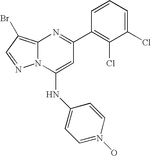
C12=C(Br)C=NN1C(NC1=CC=N(O)C=C1)=CC(C1=C(Cl)C(Cl)=CC=C1)=N2
